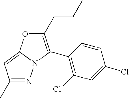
N1=C(C)C=C2N1C(C1=C(Cl)C=C(Cl)C=C1)=C(CCC)O2
